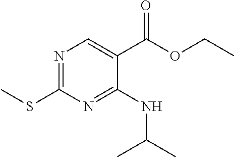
N1=C(SC)N=C(NC(C)C)C(C(OCC)=O)=C1
